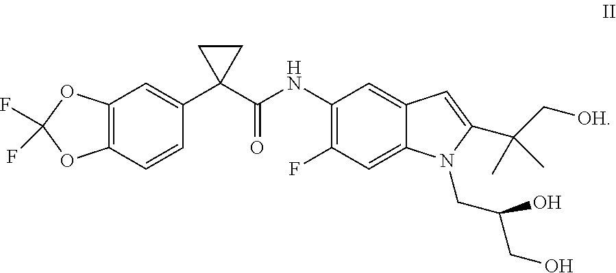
C1([HN]C(C2(C3=CC4=C(C=C3)OC(F)(F)O4)CC2)=O)=C(F)C=C2C(=C1)C=C(C(C[OH])(C)C)N2CC(CO)O
